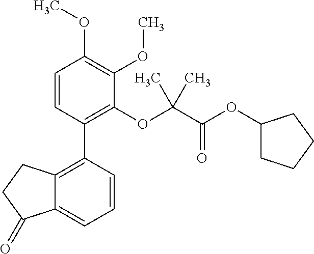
C12=C(C3=C(OC(C(OC4CCCC4)=O)(C)C)C(OC)=C(OC)C=C3)C=CC=C1C(=O)CC2
